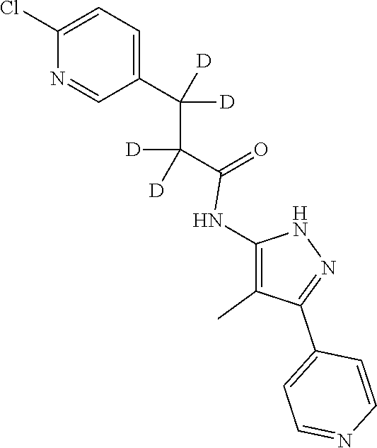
C1=C(C(C(C(=O)NC2=C(C)C(C3=CC=NC=C3)=NN2)([D])[D])([D])[D])C=NC(Cl)=C1
